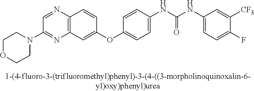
C1(N2CCOCC2)=NC2=C(N=C1)C=CC(OC1=CC=C(NC(NC3=CC=C(F)C([CF3])=C3)=O)C=C1)=C2
